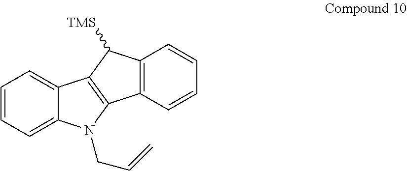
C1=CC=C2C(=C1)C1=C(N2CC=C)C2=C(C1[TMS])C=CC=C2
